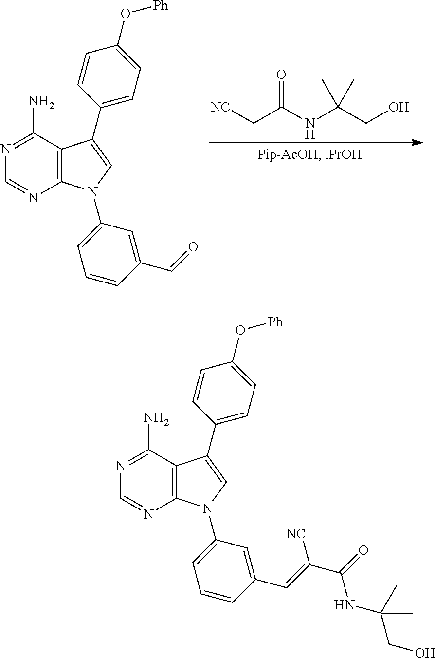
C12=C(N(C3=CC=CC(C=O)=C3)C=C1C1=CC=C(O[Ph])C=C1)N=CN=C2N.C(C(NC(CO)(C)C)=O)[NC].C12=C(N(C3=CC=CC(C=C(C(=O)NC(CO)(C)C)[NC])=C3)C=C1C1=CC=C(O[Ph])C=C1)N=CN=C2N
